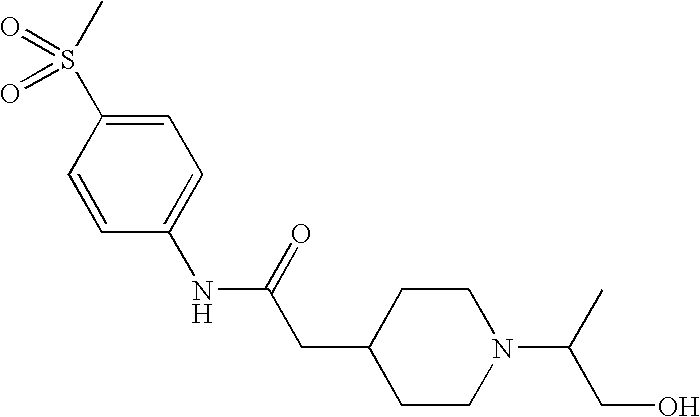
C1=C(S(C)(=O)=O)C=CC(NC(=O)CC2CCN(C(CO)C)CC2)=C1
